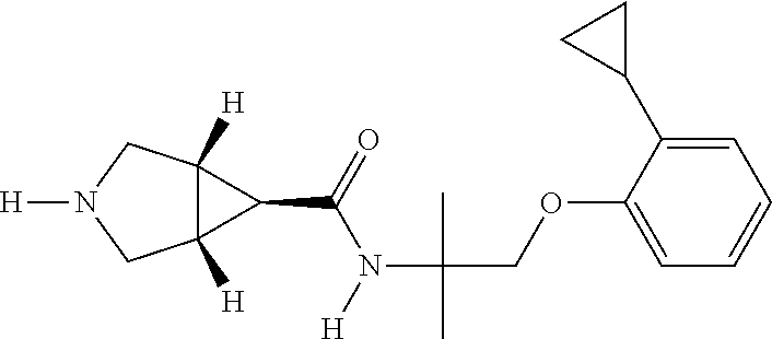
C12([H])C([H])(CN([H])C1)C2C(=O)N([H])C(C)(C)COC1=CC=CC=C1C1CC1
